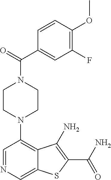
C1=NC=C2C(=C1N1CCN(C(C3=CC(F)=C(OC)C=C3)=O)CC1)C(N)=C(C(N)=O)S2
